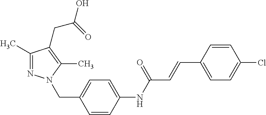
C1(C)=NN(CC2=CC=C(NC(C=CC3=CC=C(Cl)C=C3)=O)C=C2)C(C)=C1CC(=O)O
